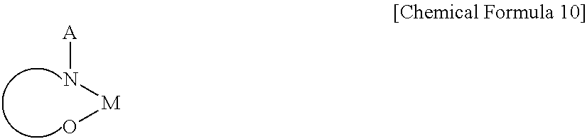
[A]N[M]O
